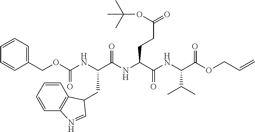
C1(COC(=O)NC(CC2C3=C(C=CC=C3)N=C2)C(=O)NC(CCC(OC(C)(C)C)=O)C(=O)NC(C(C)C)C(=O)OCC=C)=CC=CC=C1
